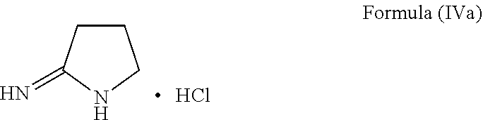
Cl.C1CNC(=N)C1
